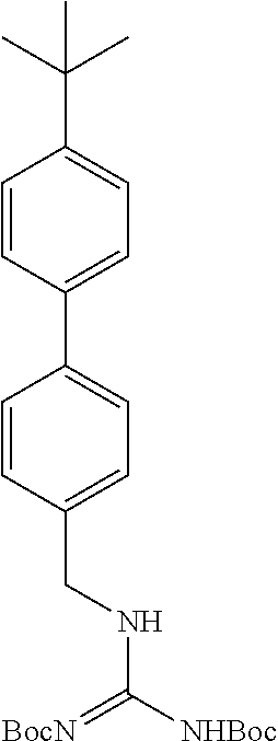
C1=CC(C2=CC=C(C(C)(C)C)C=C2)=CC=C1CNC(=[BocN])[NHBoc]
